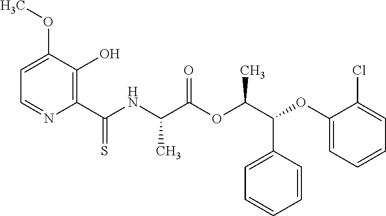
C1=C(OC)C(O)=C(C(NC(C(OC(C(OC2=CC=CC=C2Cl)C2=CC=CC=C2)C)=O)C)=S)N=C1
